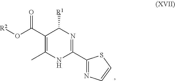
C1(C(O[R2])=O)=C(C)NC(C2=NC=CS2)=NC1[R1]
